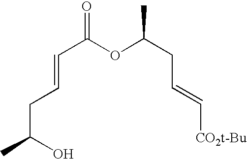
C(C(OC(CC=C[CO2t-Bu])C)=O)=CCC(O)C
